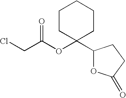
C1(C2(OC(CCl)=O)CCCCC2)OC(=O)CC1
